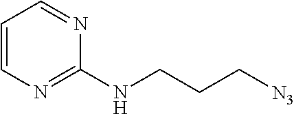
C1=CN=C(NCCC[N3])N=C1
